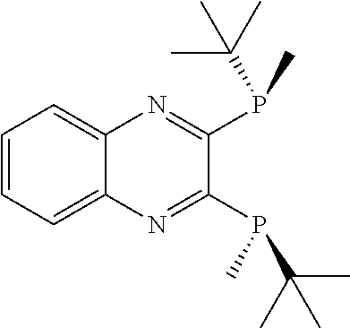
C1=CC=C2C(=C1)N=C(P(C(C)(C)C)C)C(P(C)C(C)(C)C)=N2
